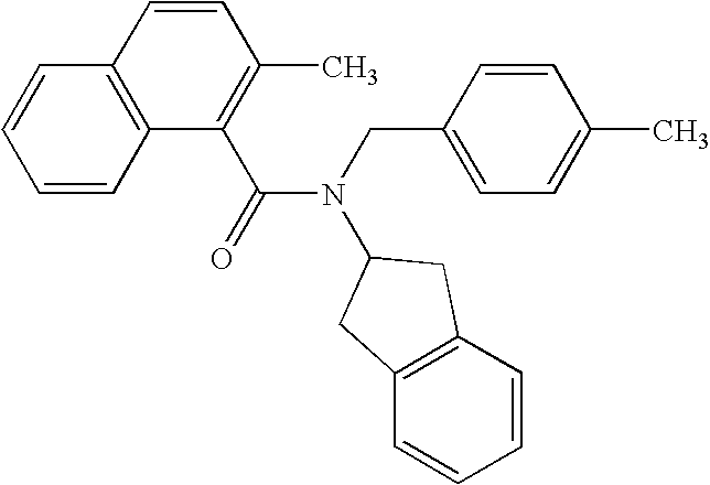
C1=CC2=C(C=C1)C=CC(C)=C2C(=O)N(CC1=CC=C(C)C=C1)C1CC2=C(C1)C=CC=C2
